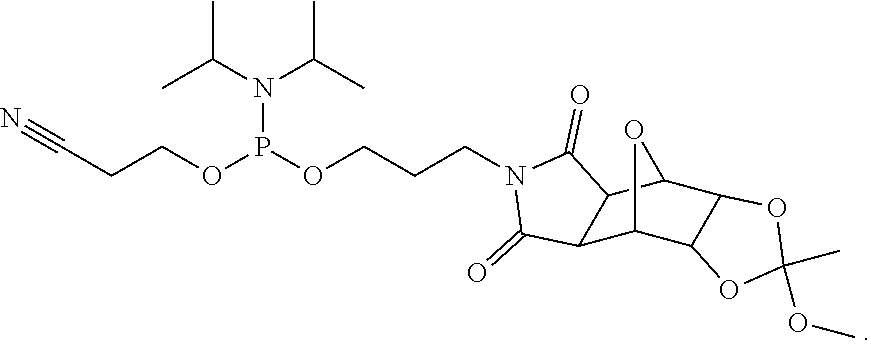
C(CCOP(OCCCN1C(=O)C2C(C3C4C(C2O3)OC(OC)(C)O4)C1=O)N(C(C)C)C(C)C)#N
